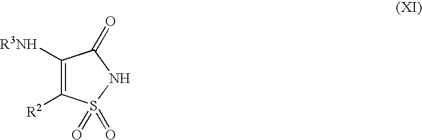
C1([R3NH])=C([R2])S(=O)(=O)NC1=O
